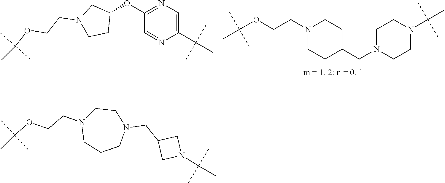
C1(OC2CN(CCOC(C)(C)C)CC2)=NC=C(C(C)(C)C)N=C1.N1(CCOC(C)(C)C)CCC(CN2CCN(C(C)(C)C)CC2)CC1.C1N(CCOC(C)(C)C)CCCN(CC2CN(C(C)(C)C)C2)C1
